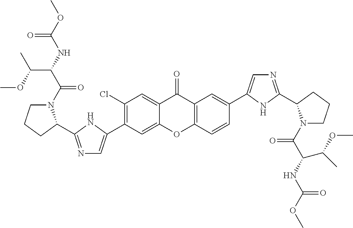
C1(C2=CN=C(C3N(C(=O)C(C(OC)C)NC(=O)OC)CCC3)N2)=C(Cl)C=C2C(=O)C3=C(C=CC(C4=CN=C(C5N(C(=O)C(NC(=O)OC)C(C)OC)CCC5)N4)=C3)OC2=C1
